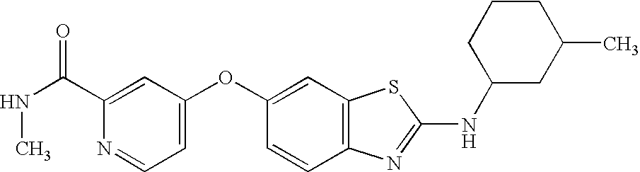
C1(C(NC)=O)=CC(OC2=CC3=C(C=C2)N=C(NC2CC(C)CCC2)S3)=CC=N1
